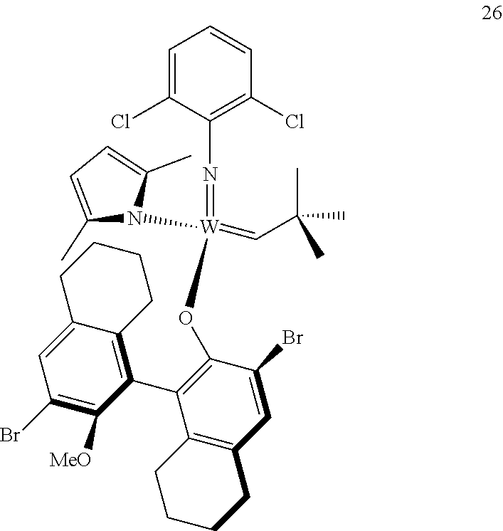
[W](=NC1=C(Cl)C=CC=C1Cl)(=CC(C)(C)C)(N1C(C)=CC=C1C)OC1=C(C2=C3C(=CC(Br)=C2[MeO])CCCC3)C2=C(C=C1Br)CCCC2
